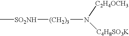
C[SO2NH][(CH2)3]N([C2H4OCH3])[C4H8SO3K]
